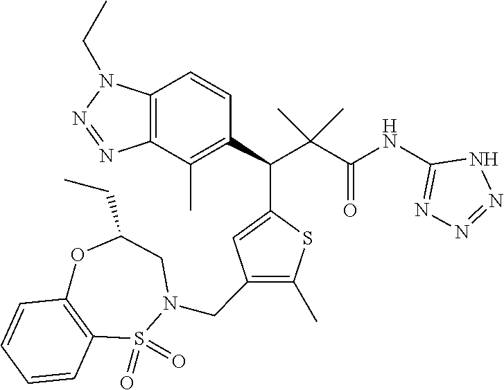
C1(C(C(C(NC2=NN=NN2)=O)(C)C)C2=CC(CN3S(=O)(=O)C4=C(C=CC=C4)OC(CC)C3)=C(C)S2)=C(C)C2=C(C=C1)N(CC)N=N2
